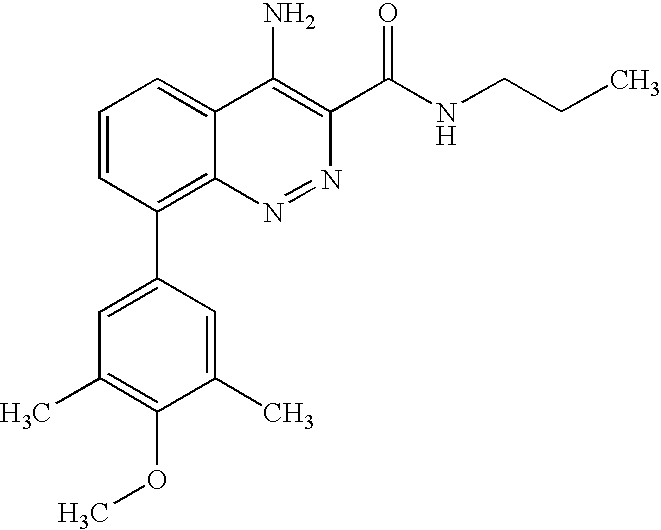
C1=CC(C2=CC(C)=C(OC)C(C)=C2)=C2C(=C1)C(N)=C(C(NCCC)=O)N=N2
